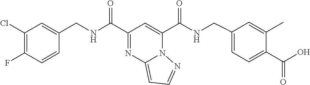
C1=CC(F)=C(Cl)C=C1CNC(C1=NC2=CC=NN2C(C(NCC2=CC=C(C(O)=O)C(C)=C2)=O)=C1)=O
